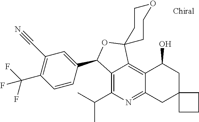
C12=C(C(C)C)N=C3C(=C1C1(OC2C2=CC(C#N)=C(C(F)(F)F)C=C2)CCOCC1)C(O)CC1(C3)CCC1
